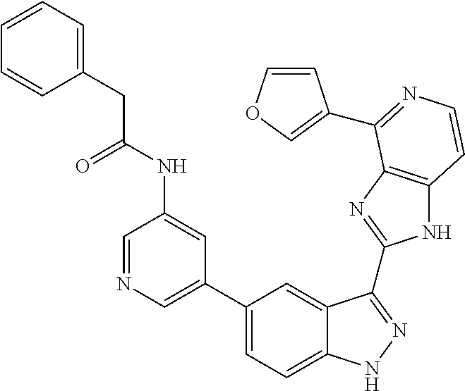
C1(C2=CN=CC(NC(=O)CC3=CC=CC=C3)=C2)=CC=C2C(=C1)C(C1=NC3=C(N1)C=CN=C3C1=COC=C1)=NN2
